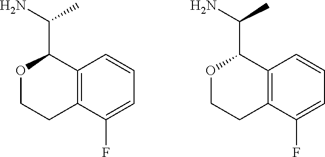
C12=C(C(F)=CC=C1)CCOC2C(N)C.C12=C(C(F)=CC=C1)CCOC2C(N)C
